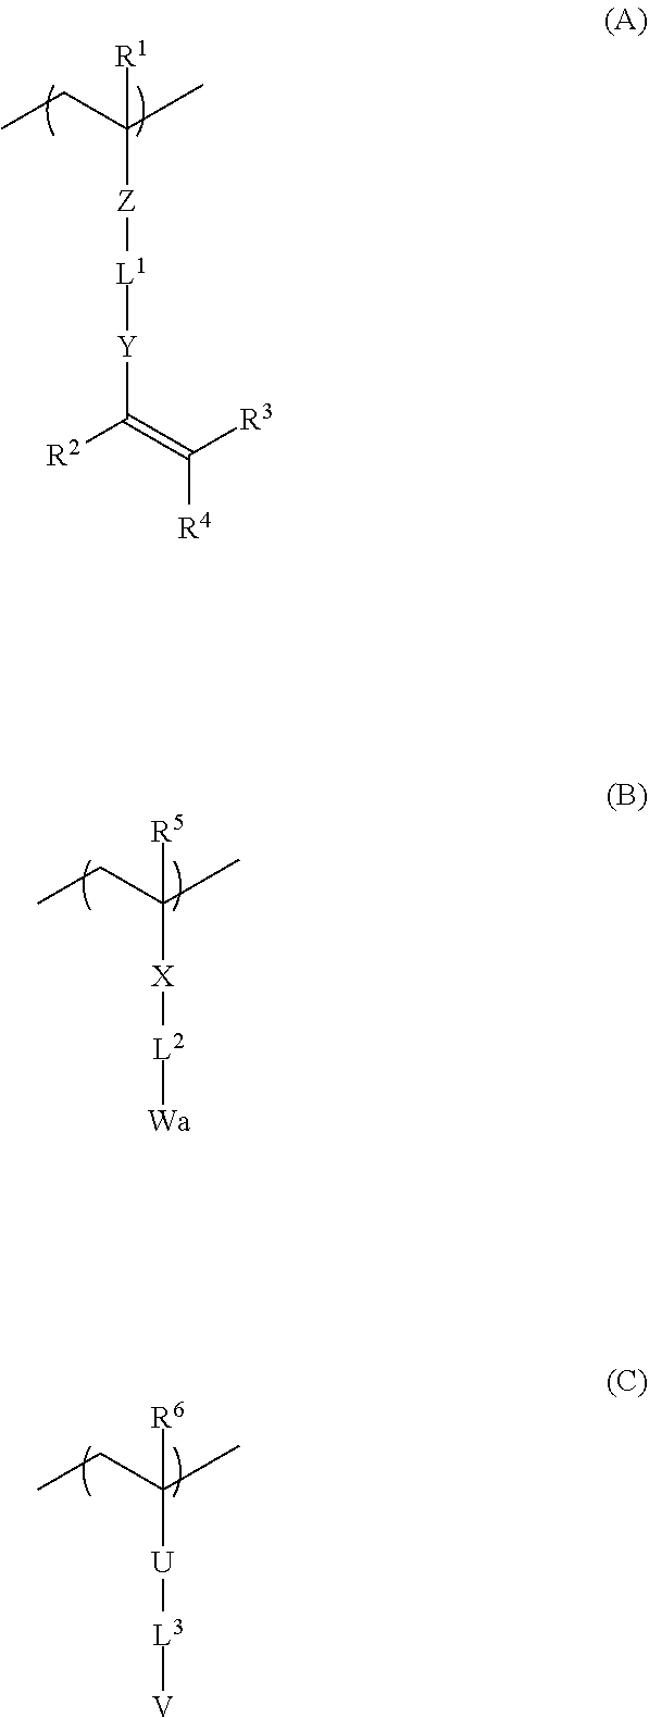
CCC(C)([Z][L1][Y]C([R2])=C([R3])[R4])[R1].CCC(C)([X][L2][Wa])[R5].CCC(C)([U][L3][V])[R6]
